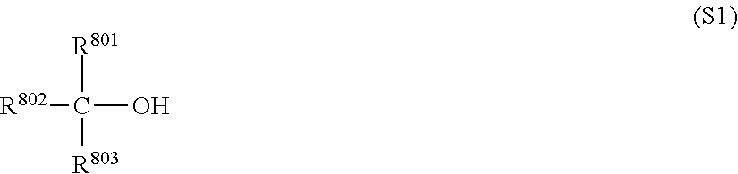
[R802]C(O)([R801])[R803]
